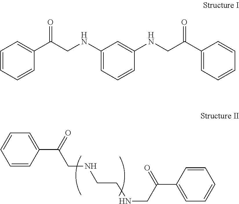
C1=CC(C(=O)CNCCNCC(C2=CC=CC=C2)=O)=CC=C1.C1=CC=CC(C(CNC2=CC=CC(NCC(C3=CC=CC=C3)=O)=C2)=O)=C1
